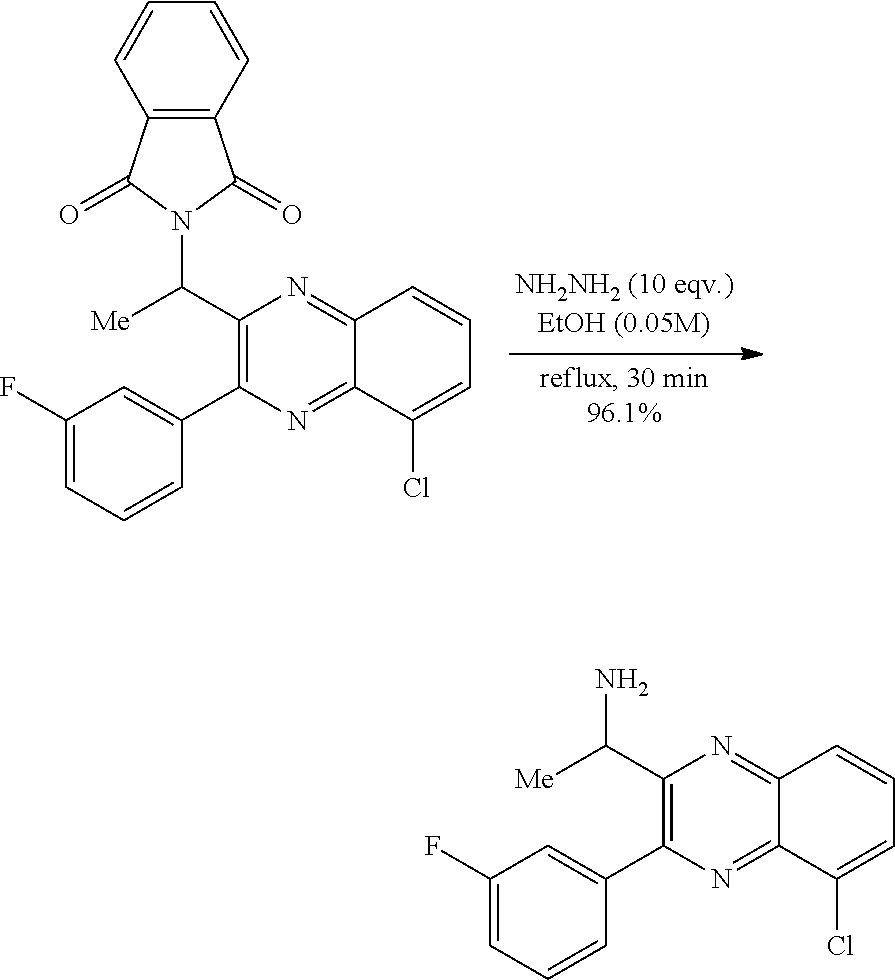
C12=C(C=CC=C1)C(=O)N(C(C1=C(C3=CC(F)=CC=C3)N=C3C(=N1)C=CC=C3Cl)[Me])C2=O.C(C1=C(C2=CC(F)=CC=C2)N=C2C(=N1)C=CC=C2Cl)([Me])N
